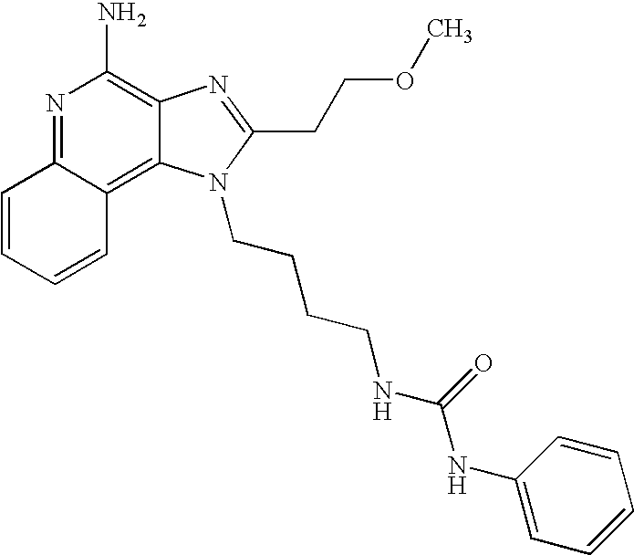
N1=C2C(=C3C(=C1N)N=C(CCOC)N3CCCCNC(NC1=CC=CC=C1)=O)C=CC=C2
